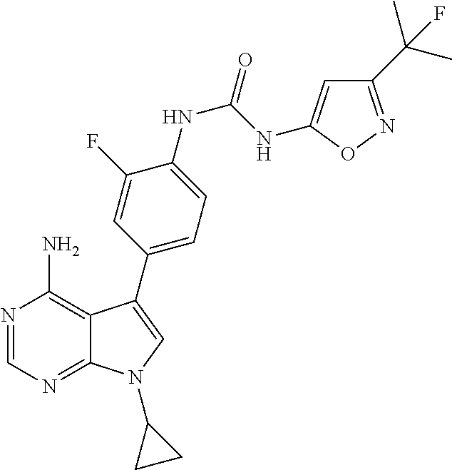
N1=CN=C2C(=C1N)C(C1=CC=C(NC(NC3=CC(C(C)(C)F)=NO3)=O)C(F)=C1)=CN2C1CC1
